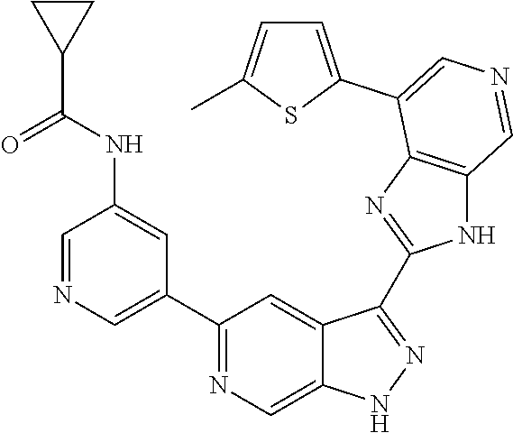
C1(C2=CN=CC(NC(C3CC3)=O)=C2)=NC=C2C(=C1)C(C1=NC3=C(N1)C=NC=C3C1=CC=C(C)S1)=NN2
